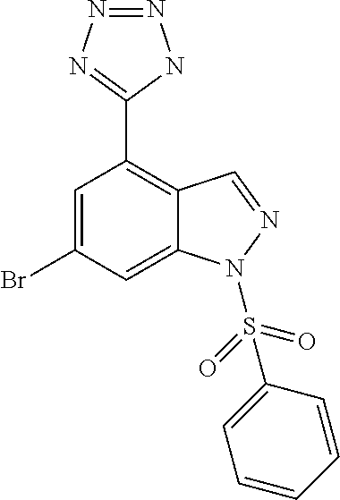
C1=C(Br)C=C2C(=C1C1=NN=NN1)C=NN2S(C1=CC=CC=C1)(=O)=O
